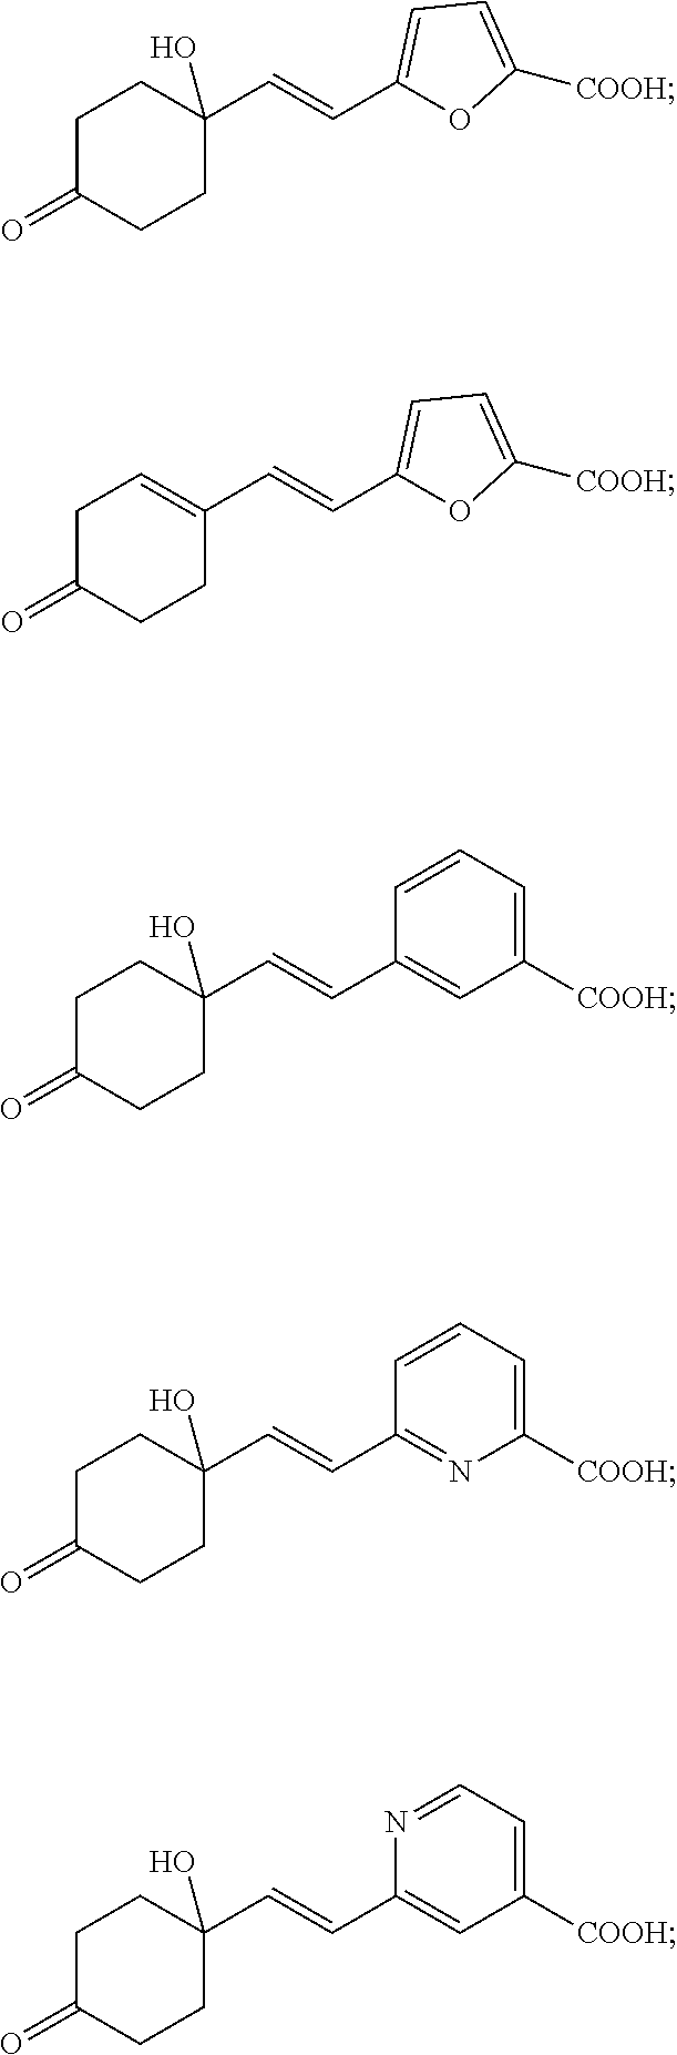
C1CC(=O)CCC1(C=CC1=CC=C([COOH])O1)O.C1=C(C=CC2=CC=C([COOH])O2)CCC(=O)C1.C1CC(=O)CCC1(C=CC1=CC([COOH])=CC=C1)O.C1CC(=O)CCC1(C=CC1=NC([COOH])=CC=C1)O.C1CC(=O)CCC1(C=CC1=CC([COOH])=CC=N1)O
